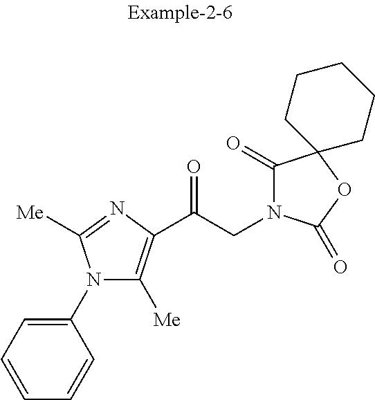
C1(N2C([Me])=C(C(CN3C(=O)C4(OC3=O)CCCCC4)=O)N=C2[Me])=CC=CC=C1
